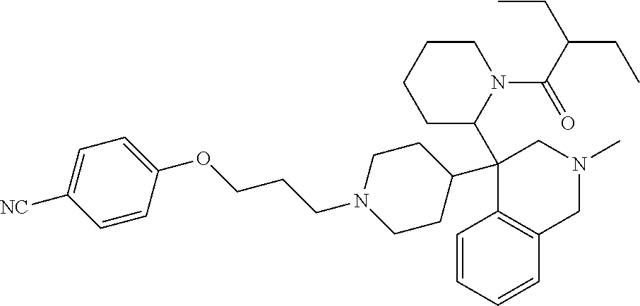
C1=CC=CC2=C1C(C1CCN(CCCOC3=CC=C([NC])C=C3)CC1)(C1N(C(C(CC)CC)=O)CCCC1)CN(C)C2
